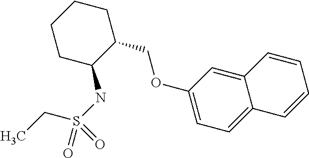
C1CC(NS(=O)(CC)=O)C(COC2=CC=C3C(=C2)C=CC=C3)CC1
